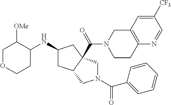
C1OCCC(NC2CC3C(C(=O)N4CCC5=C(C4)C=C([CF3])C=N5)(C2)CN(C(C2=CC=CC=C2)=O)C3)C1[OMe]
